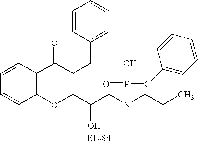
C1=CC(C(CCC2=CC=CC=C2)=O)=C(OCC(CN(CCC)P(=O)(OC2=CC=CC=C2)O)O)C=C1
